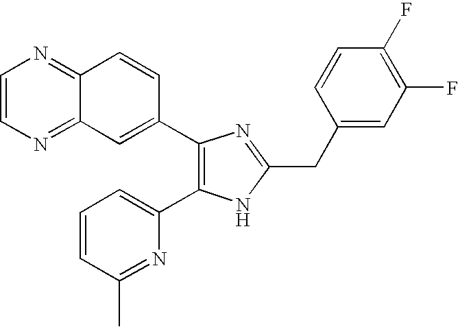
C1=CN=C2C(=N1)C=CC(C1=C(C3=CC=CC(C)=N3)NC(CC3=CC(F)=C(F)C=C3)=N1)=C2
